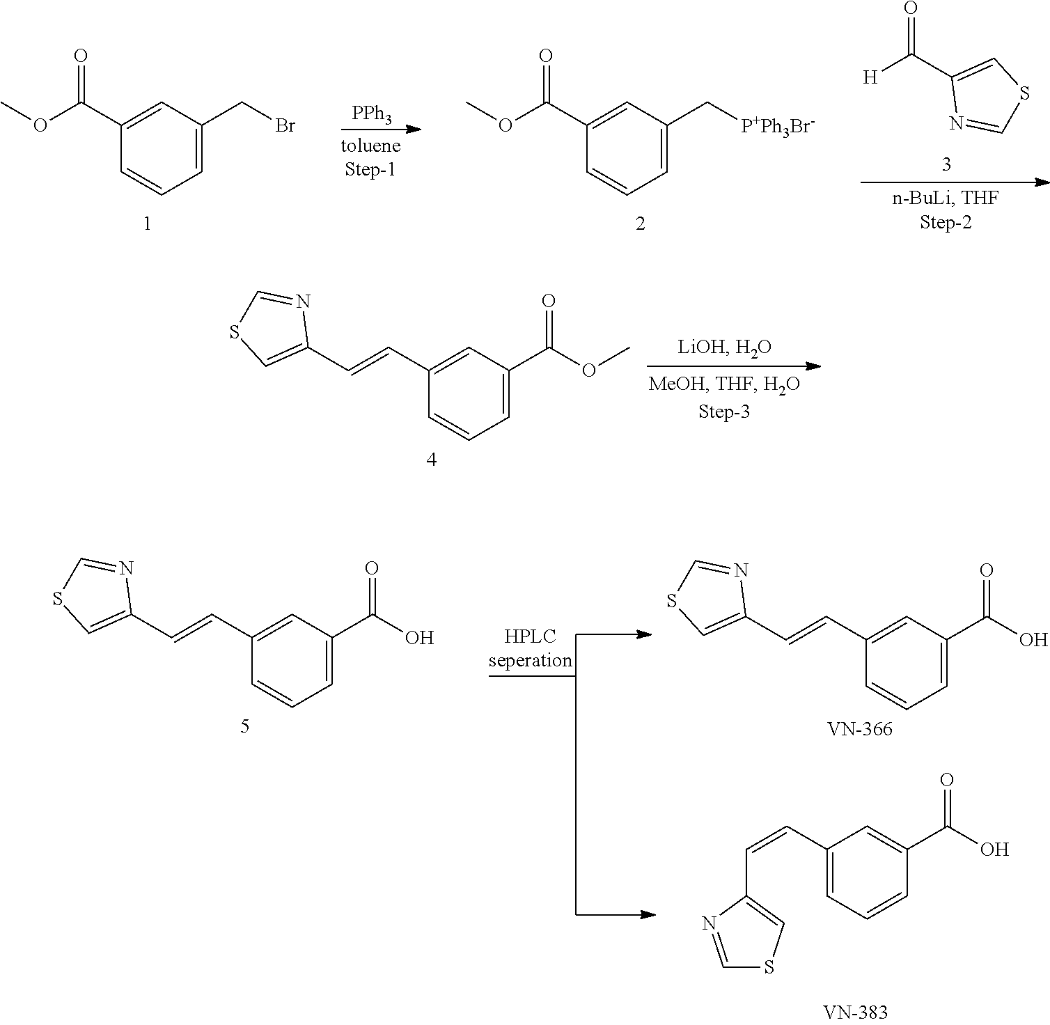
C(=CC1=CC(C(OC)=O)=CC=C1)C1=CSC=N1.C1(C(OC)=O)=CC(CBr)=CC=C1.[PPh3].C1(C(OC)=O)=CC(C[P+Ph3Br-])=CC=C1.[H]C(=O)C1=CSC=N1.C(=CC1=CC(C(O)=O)=CC=C1)C1=CSC=N1.C(=CC1=CC(C(O)=O)=CC=C1)C1=CSC=N1.C1(C=CC2=CSC=N2)=CC=CC(C(O)=O)=C1
